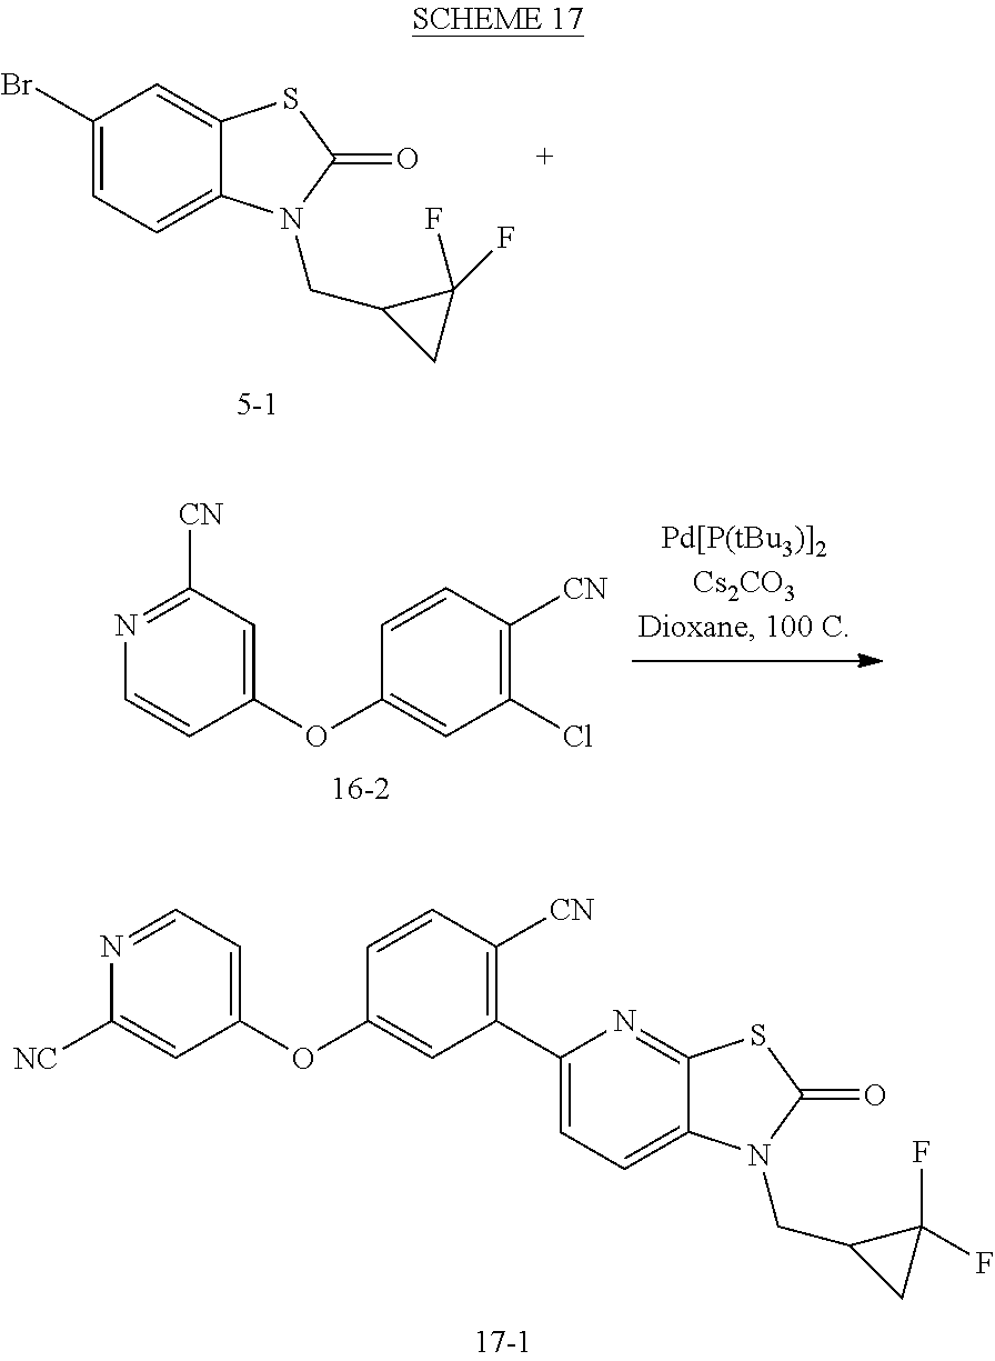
C1(Br)=CC=C2C(=C1)SC(=O)N2CC1CC1(F)F.C1(Cl)=C([CN])C=CC(OC2=CC([CN])=NC=C2)=C1.C1(C2=C([CN])C=CC(OC3=CC=NC([NC])=C3)=C2)=CC=C2C(=N1)SC(=O)N2CC1CC1(F)F
